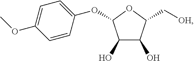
C1=CC(OC2C(O)C(O)C(C[OH])O2)=CC=C1OC
